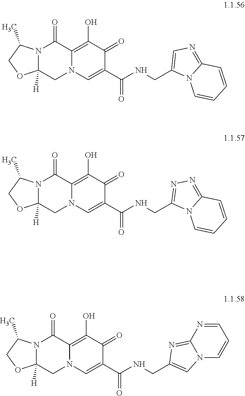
C1=CN2C(=NC=C2CNC(C2=CN3CC4([H])N(C(C)CO4)C(=O)C3=C(O)C2=O)=O)C=C1.C1=CN2C(=NN=C2CNC(C2=CN3CC4([H])OCC(C)N4C(=O)C3=C(O)C2=O)=O)C=C1.O1C2([H])CN3C=C(C(=O)NCC4=CN5C(=N4)N=CC=C5)C(=O)C(O)=C3C(=O)N2C(C)C1
